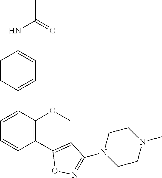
C1(NC(C)=O)=CC=C(C2=CC=CC(C3=CC(N4CCN(C)CC4)=NO3)=C2OC)C=C1
